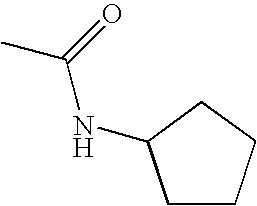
CC(=O)NC1CCCC1
